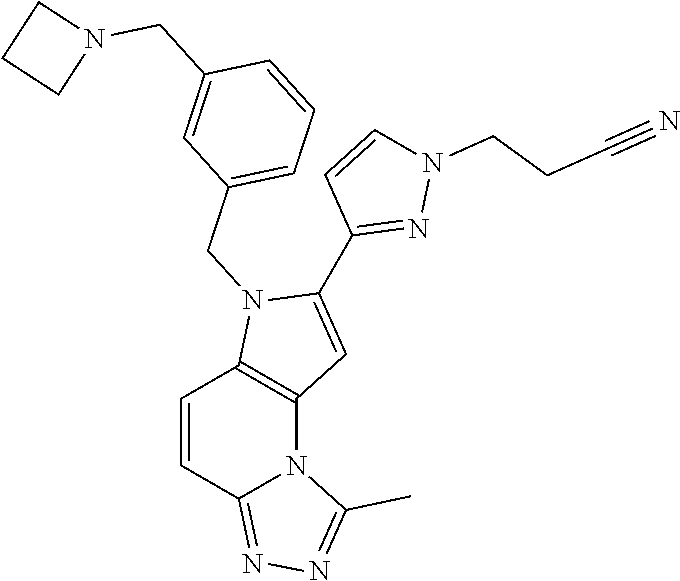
C1=CC2=NN=C(C)N2C2=C1N(CC1=CC=CC(CN3CCC3)=C1)C(C1=NN(CCC#N)C=C1)=C2
